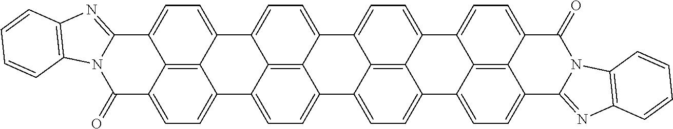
C12=C3C4=CC=C1C1=CC=C5C6=C1C(=CC=C6C(=O)N1C5=NC5=C1C=CC=C5)C2=CC=C3C1=CC=C2C3=C1C4=CC=C3C1=CC=C3C4=C1C2=CC=C4C1=NC2=C(N1C3=O)C=CC=C2
